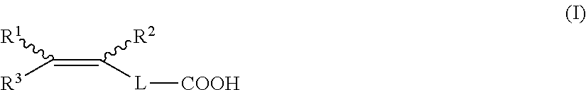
C([R3])([R1])=C([R2])[L][COOH]
